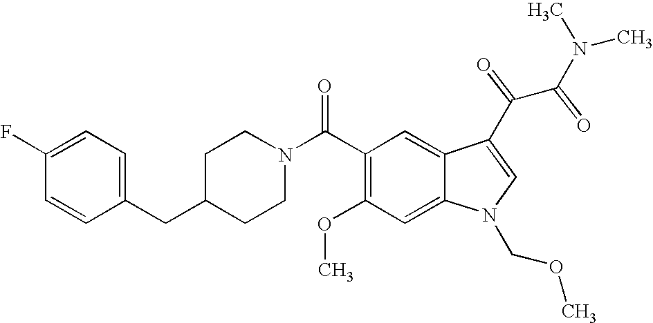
C1(F)=CC=C(CC2CCN(C(C3=C(OC)C=C4C(=C3)C(C(C(N(C)C)=O)=O)=CN4COC)=O)CC2)C=C1
